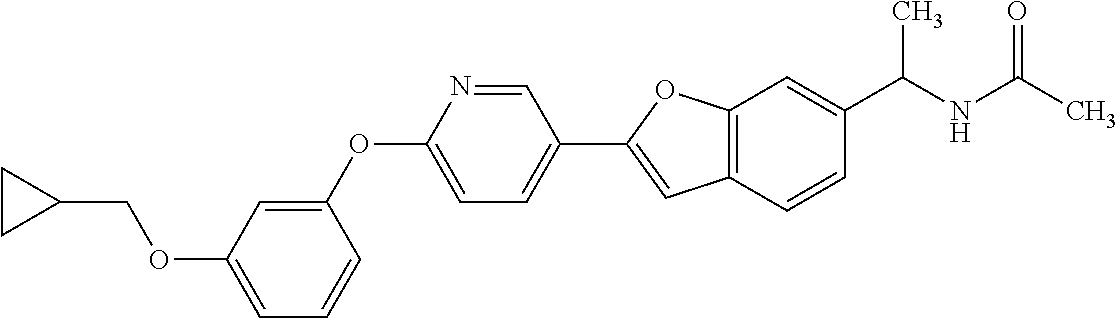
C1=C(OCC2CC2)C=C(OC2=CC=C(C3=CC4=C(O3)C=C(C(NC(C)=O)C)C=C4)C=N2)C=C1
